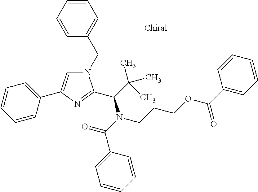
N1(CC2=CC=CC=C2)C=C(C2=CC=CC=C2)N=C1C(N(C(=O)C1=CC=CC=C1)CCCOC(C1=CC=CC=C1)=O)C(C)(C)C
